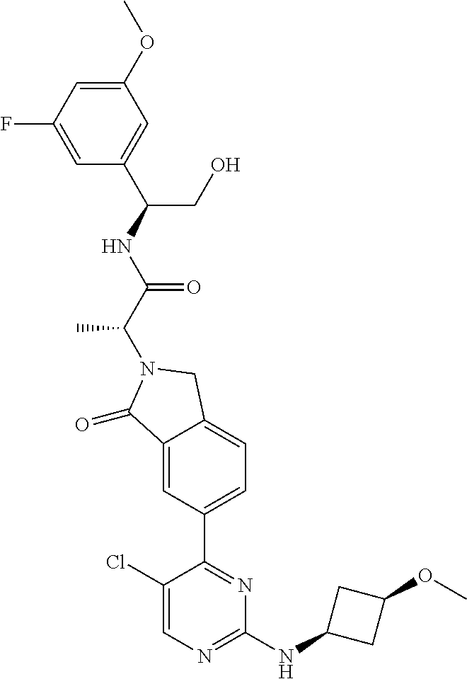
C1(=O)C2=CC(C3=NC(NC4CC(OC)C4)=NC=C3Cl)=CC=C2CN1C(C(=O)NC(C1=CC(OC)=CC(F)=C1)CO)C
